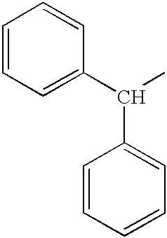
C1=CC=CC=C1C(C1=CC=CC=C1)C
